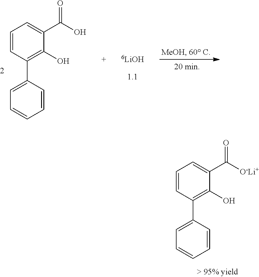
C1=CC(C2=CC=CC=C2)=C(O)C(C(O)=O)=C1.[6LiOH].C1=CC(C2=CC=CC=C2)=C(O)C(C([O-Li+])=O)=C1
